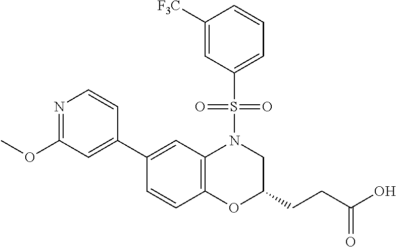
C1(C2=CC(OC)=NC=C2)=CC2=C(C=C1)OC(CCC(O)=O)CN2S(C1=CC=CC([F3C])=C1)(=O)=O
